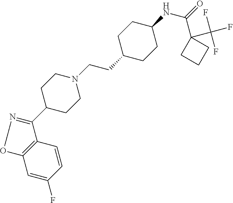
C1=C(F)C=CC2=C1ON=C2C1CCN(CCC2CCC(NC(=O)C3(C(F)(F)F)CCC3)CC2)CC1
